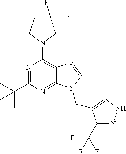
N1=C(C(C)(C)C)N=C2C(=C1N1CC(F)(F)CC1)N=CN2CC1=CNN=C1C(F)(F)F
